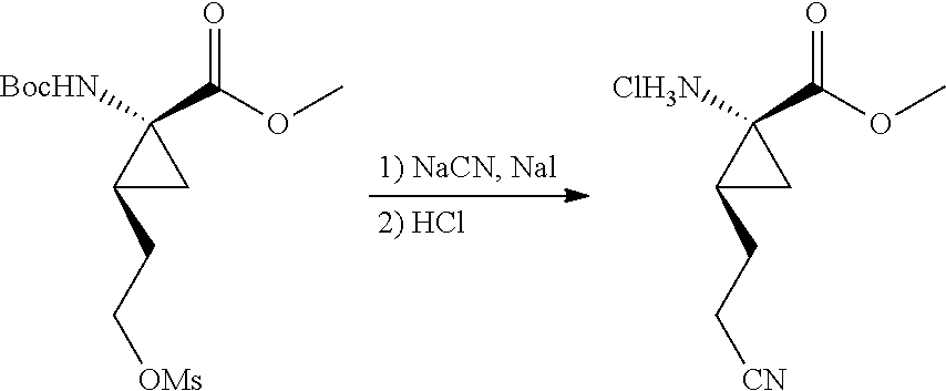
C1(CC[OMs])CC1([BocHN])C(OC)=O.C1(CC[CN])CC1([ClH3N])C(OC)=O
